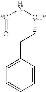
[*C](N[CH*]CCC1=CC=CC=C1)=O
